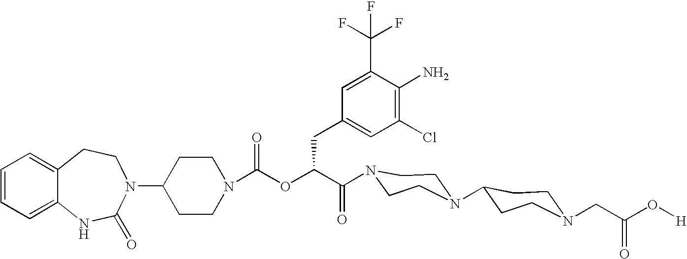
C12=CC=CC=C1NC(=O)N(C1CCN(C(=O)OC(C(=O)N3CCN(C4CCN(CC(O[H])=O)CC4)CC3)CC3=CC(Cl)=C(N)C(C(F)(F)F)=C3)CC1)CC2
